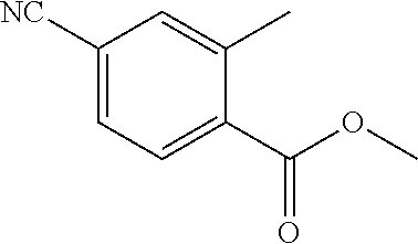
C1([NC])=CC=C(C(OC)=O)C(C)=C1
